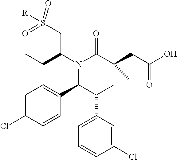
N1(C(CC)CS([R])(=O)=O)C(C2=CC=C(Cl)C=C2)C(C2=CC=CC(Cl)=C2)CC(CC(O)=O)(C)C1=O
